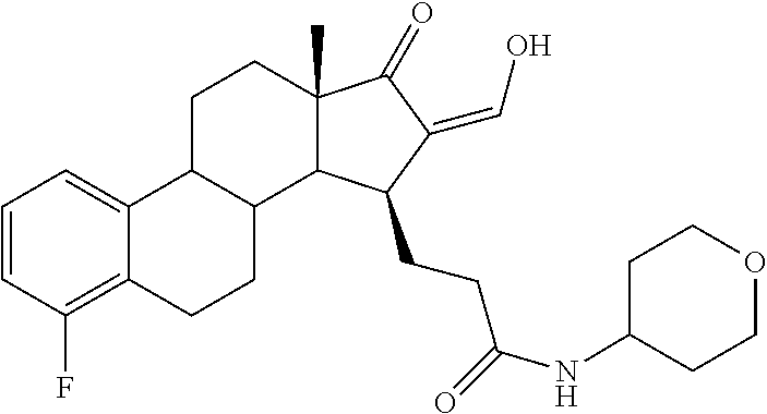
C12(C)C(=O)C(=CO)C(CCC(=O)NC3CCOCC3)C1C1C(C3=CC=CC(F)=C3CC1)CC2
